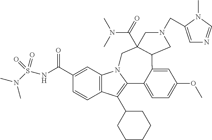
C12=C(N3C(=C1C1CCCCC1)C1=CC=C(OC)C=C1C1C(C(=O)N(C)C)(C3)CN(CC3=CN=CN3C)C1)C=C(C(NS(N(C)C)(=O)=O)=O)C=C2
